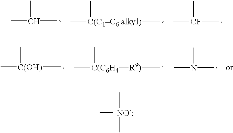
CC(C)C.C[C(C1C6 alkyl)](C)C.C[CF](C)C.C[C(OH)](C)C.C[C(C6H4](C)[R9)]C.CN(C)C.C[+NO-](C)C
